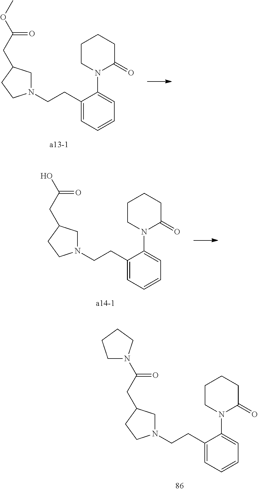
C1(N2C(=O)CCCC2)=CC=CC=C1CCN1CC(CC(OC)=O)CC1.C1(N2C(=O)CCCC2)=CC=CC=C1CCN1CC(CC(O)=O)CC1.C1(N2C(=O)CCCC2)=CC=CC=C1CCN1CC(CC(=O)N2CCCC2)CC1
